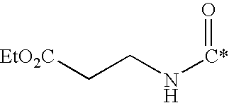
[EtO2C]CCN[C*]=O
